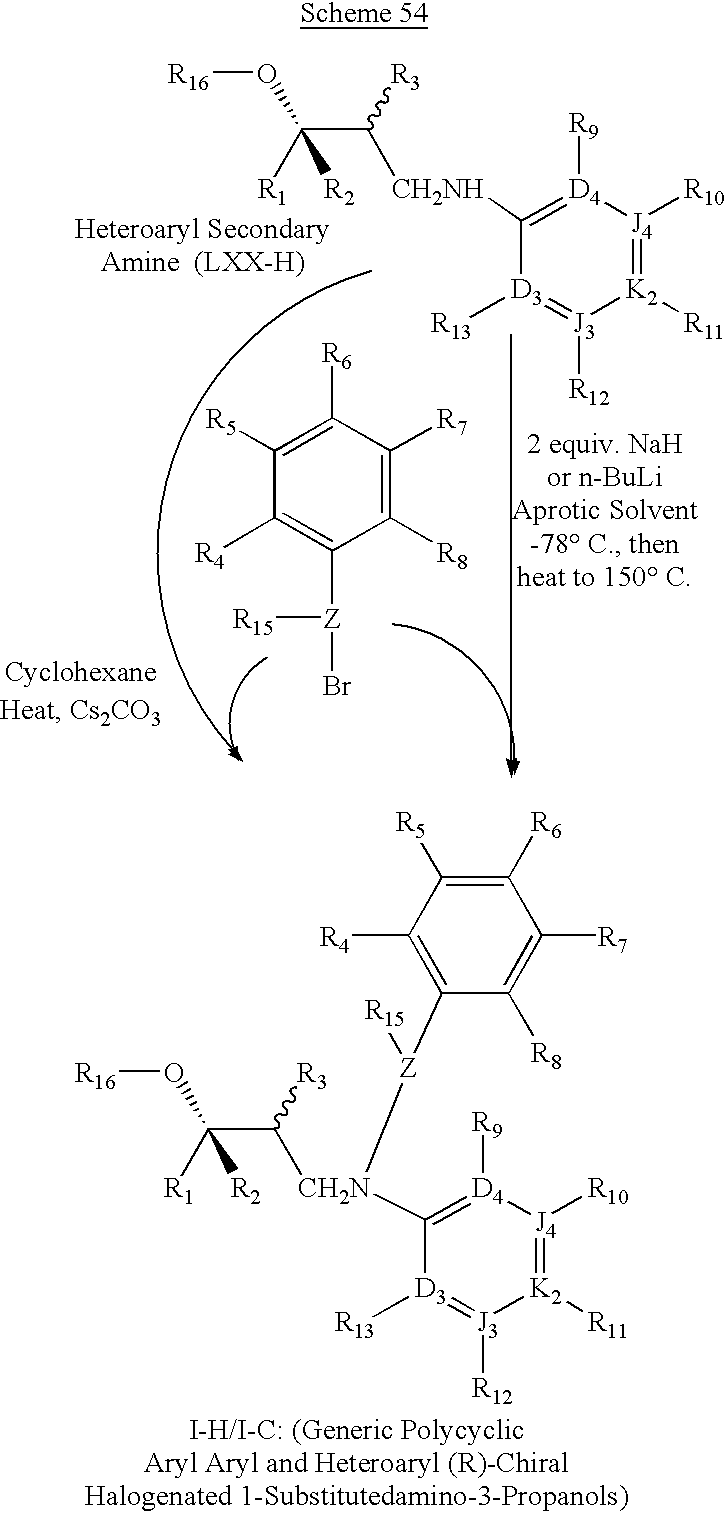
[R1]C(C([CH2N](C1=[D4]([R9])[J4]([R10])=[K2]([R11])[J3]([R12])=[D3]1[R13])[Z](C1=C([R4])C([R5])=C([R6])C([R7])=C1[R8])[R15])[R3])(O[R16])[R2].[R5]C1=C([R6])C([R7])=C([R8])C([Z](Br)[R15])=C1[R4].[R1]C(C([CH2NH]C1=[D4]([R9])[J4]([R10])=[K2]([R11])[J3]([R12])=[D3]1[R13])[R3])(O[R16])[R2]
